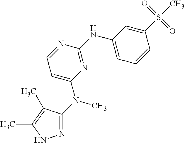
N1=C(N(C)C2=CC=NC(NC3=CC=CC(S(C)(=O)=O)=C3)=N2)C(C)=C(C)N1
